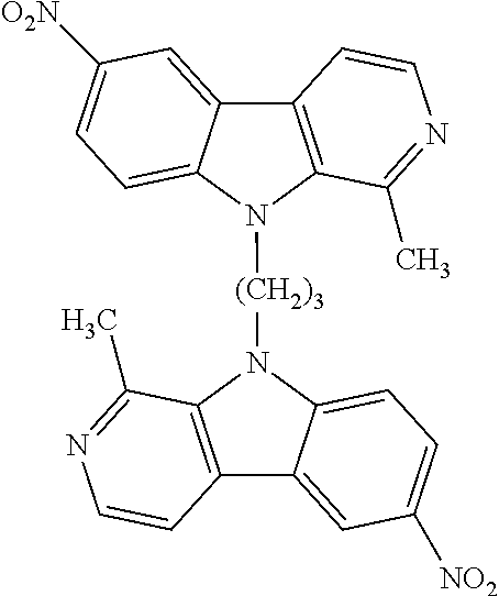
C12=C(N([(CH2)3]N3C4=C(C5=CC([NO2])=CC=C35)C=CN=C4C)C3=CC=C([O2N])C=C13)C(C)=NC=C2
